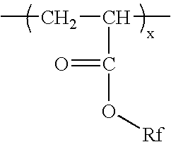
CCC(C)C(=O)O[Rf]
